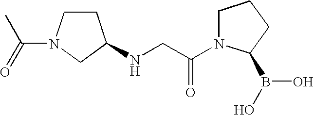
C1CN(C(=O)C)CC1NCC(N1CCCC1B(O)O)=O
